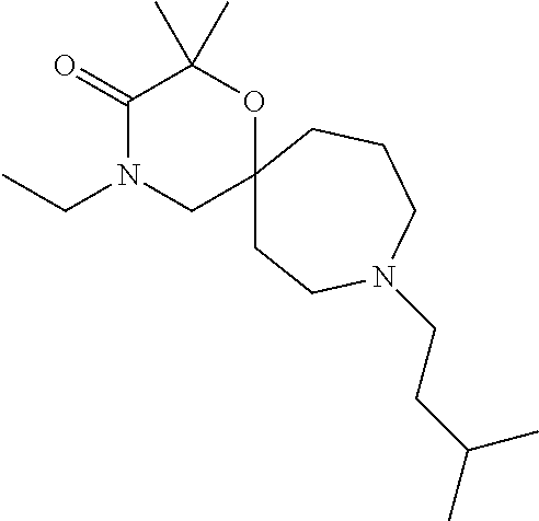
C1(=O)N(CC)CC2(OC1(C)C)CCN(CCC(C)C)CCC2
